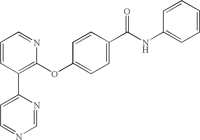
C1=CC(C2=CC=NC=N2)=C(OC2=CC=C(C(NC3=CC=CC=C3)=O)C=C2)N=C1
